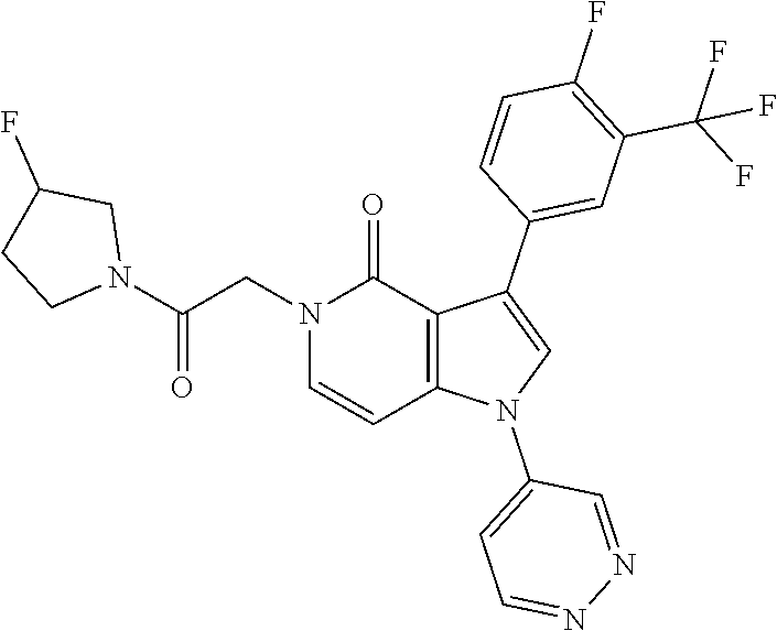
C1(F)=C(C(F)(F)F)C=C(C2=CN(C3=CC=NN=C3)C3=C2C(=O)N(CC(N2CC(F)CC2)=O)C=C3)C=C1
